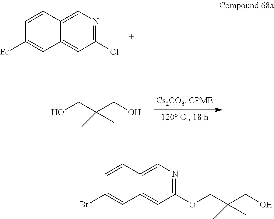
C1=CC2=CN=C(Cl)C=C2C=C1Br.OCC(CO)(C)C.C1=CC2=CN=C(OCC(CO)(C)C)C=C2C=C1Br
